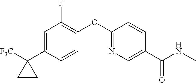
C1=C(C2([F3C])CC2)C=CC(OC2=NC=C(C(NC)=O)C=C2)=C1F
